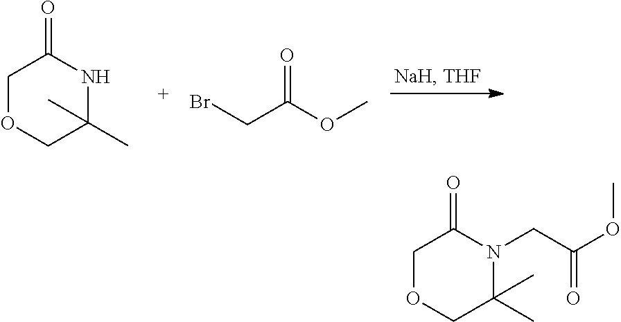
C1OCC(C)(C)NC1=O.C(C(OC)=O)Br.C1OCC(C)(C)N(CC(OC)=O)C1=O
